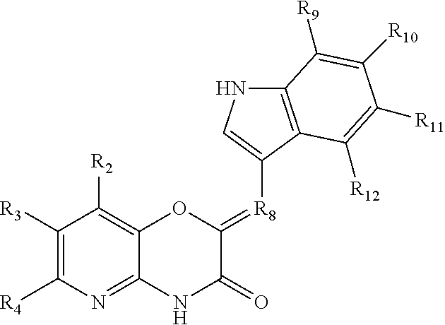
C1([R3])=C([R4])N=C2C(=C1[R2])OC(=[R8]C1=CNC3=C1C([R12])=C([R11])C([R10])=C3[R9])C(=O)N2
